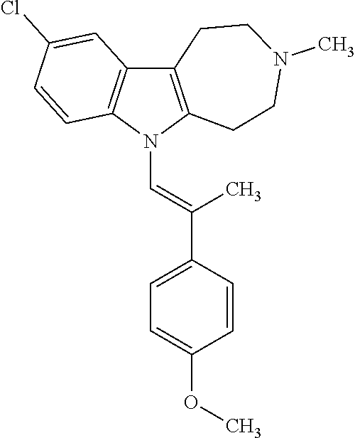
C12=C(N(C=C(C3=CC=C(OC)C=C3)C)C3=C1C=C(Cl)C=C3)CCN(C)CC2
